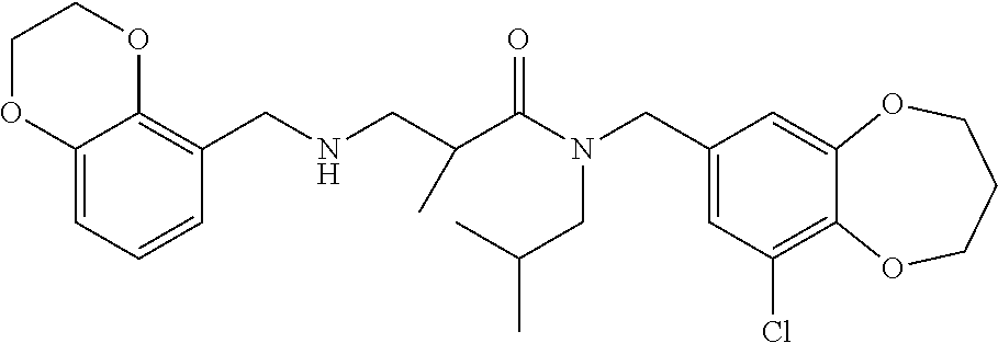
C1(CN(C(=O)C(CNCC2=C3C(=CC=C2)OCCO3)C)CC(C)C)=CC(Cl)=C2C(=C1)OCCCO2
